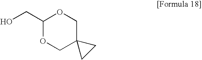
OCC1OCC2(CO1)CC2
